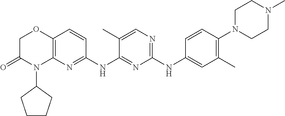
C1(NC2=CC(C)=C(N3CCN(C)CC3)C=C2)=NC=C(C)C(NC2=NC3=C(C=C2)OCC(=O)N3C2CCCC2)=N1
